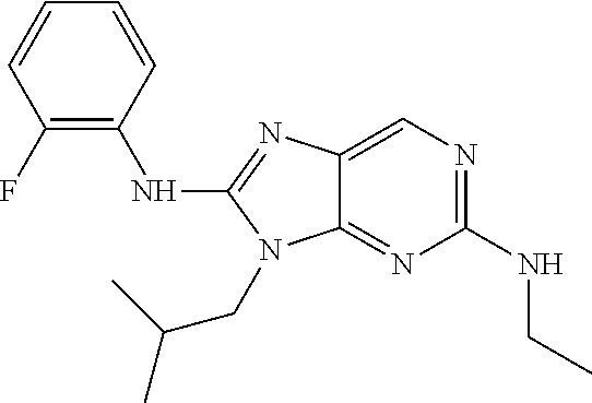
C1(NCC)=NC=C2C(=N1)N(CC(C)C)C(NC1=C(F)C=CC=C1)=N2
